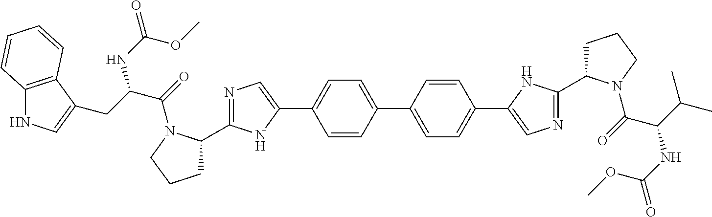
N1=C(C2CCCN2C(=O)C(CC2=CNC3=C2C=CC=C3)NC(=O)OC)NC(C2=CC=C(C3=CC=C(C4=CN=C(C5CCCN5C(=O)C(C(C)C)NC(=O)OC)N4)C=C3)C=C2)=C1
